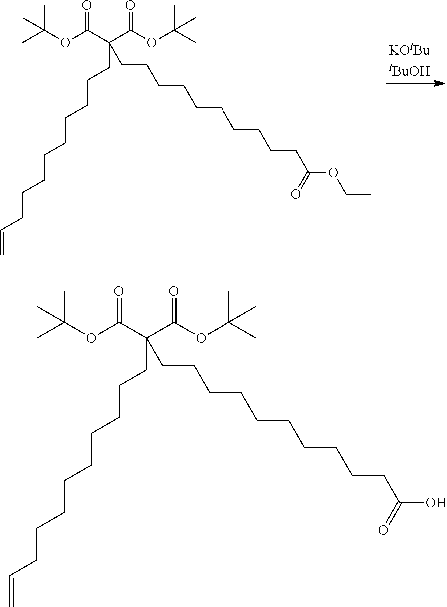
CC(OC(C(C(OC(C)(C)C)=O)(CCCCCCCCCC=C)CCCCCCCCCCC(OCC)=O)=O)(C)C.CC(OC(C(C(OC(C)(C)C)=O)(CCCCCCCCCC=C)CCCCCCCCCCC(O)=O)=O)(C)C
